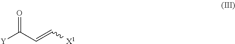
O=C([Y])C=C[X1]
